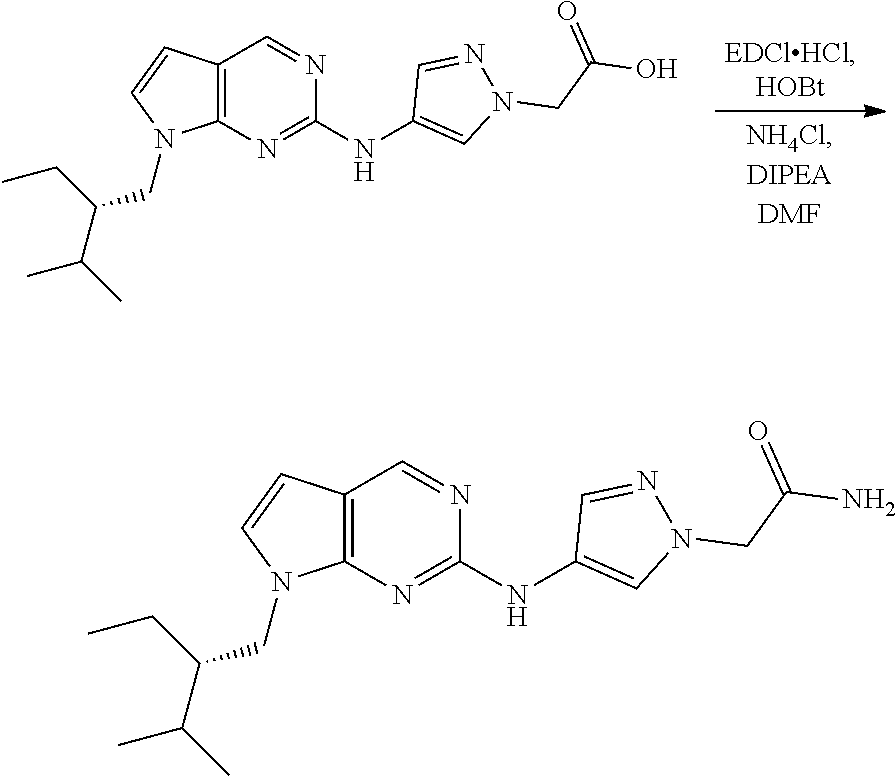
C12=C(N=C(NC3=CN(CC(O)=O)N=C3)N=C1)N(CC(C(C)C)CC)C=C2.C12=C(N=C(NC3=CN(CC(N)=O)N=C3)N=C1)N(CC(C(C)C)CC)C=C2
